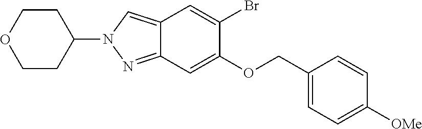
C12=CN(C3CCOCC3)N=C1C=C(OCC1=CC=C([OMe])C=C1)C(Br)=C2
